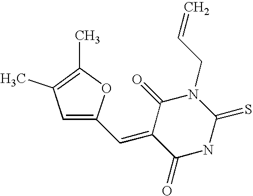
C1=C(C=C2C(=O)NC(=S)N(CC=C)C2=O)OC(C)=C1C
